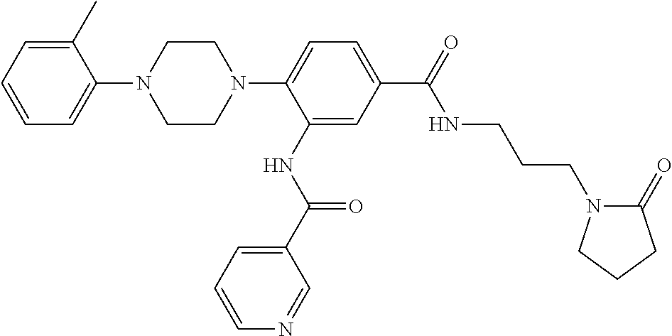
C1=CC=C(C)C(N2CCN(C3=CC=C(C(=O)NCCCN4C(=O)CCC4)C=C3NC(C3=CC=CN=C3)=O)CC2)=C1
